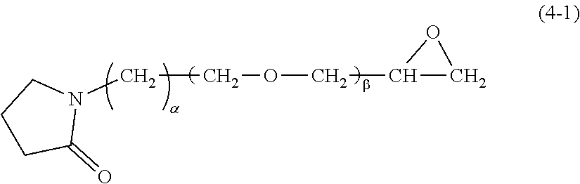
C1CC(=O)N(CCOCC2CO2)C1
